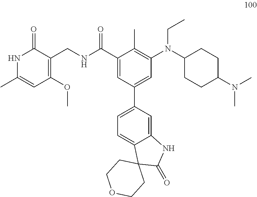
CN(C1CCC(N(CC)C2=C(C)C(C(NCC3=C(OC)C=C(C)NC3=O)=O)=CC(C3=CC=C4C(=C3)NC(=O)C43CCOCC3)=C2)CC1)C
